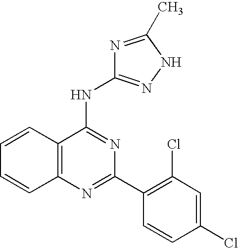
C12=C(N=C(C3=C(Cl)C=C(Cl)C=C3)N=C1NC1=NNC(C)=N1)C=CC=C2
